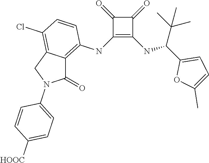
C1(NC2=C3C(=C(Cl)C=C2)CN(C2=CC=C([HOOC])C=C2)C3=O)=C(NC(C2=CC=C(C)O2)C(C)(C)C)C(=O)C1=O
